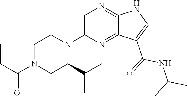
C1(N2CCN(C(=O)C=C)CC2C(C)C)=CN=C2C(=N1)C(C(NC(C)C)=O)=CN2
